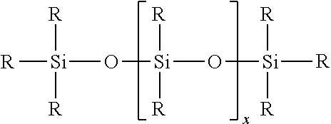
O([Si](O[Si]([R])([R])[R])([R])[R])[Si]([R])([R])[R]
